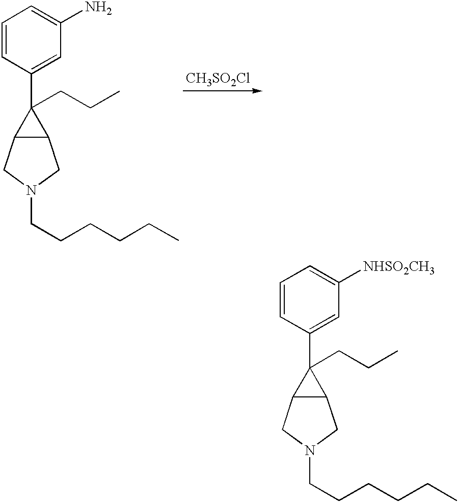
C1=CC(C2(CCC)C3C2CN(CCCCCC)C3)=CC([NHSO2CH3])=C1.C1=CC(C2(CCC)C3C2CN(CCCCCC)C3)=CC(N)=C1.[CH3SO2Cl]
